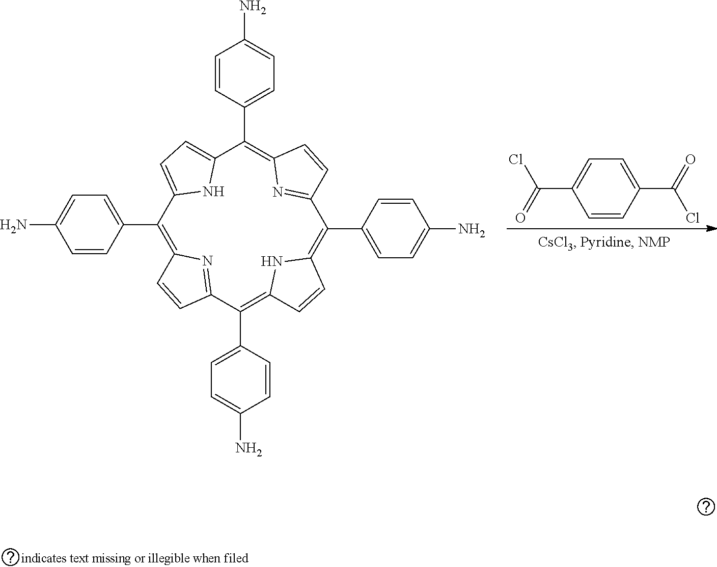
C1=CC(C(=O)Cl)=CC=C1C(=O)Cl.C1(C2=CC=C(N)C=C2)=C2N=C(C(C3=CC=C(N)C=C3)=C3NC(=C(C4=CC=C(N)C=C4)C4=NC(=C(C5=CC=C(N)C=C5)C5=CC=C1N5)C=C4)C=C3)C=C2
